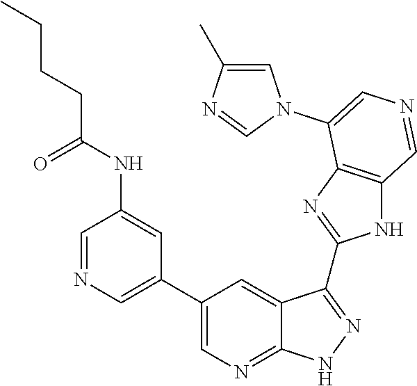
C1=NC=C(C2=CN=C3C(=C2)C(C2=NC4=C(N2)C=NC=C4N2C=C(C)N=C2)=NN3)C=C1NC(=O)CCCC
